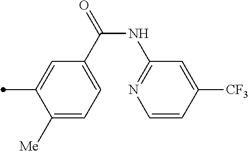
C1([Me])=CC=C(C(=O)NC2=NC=CC([CF3])=C2)C=C1C
